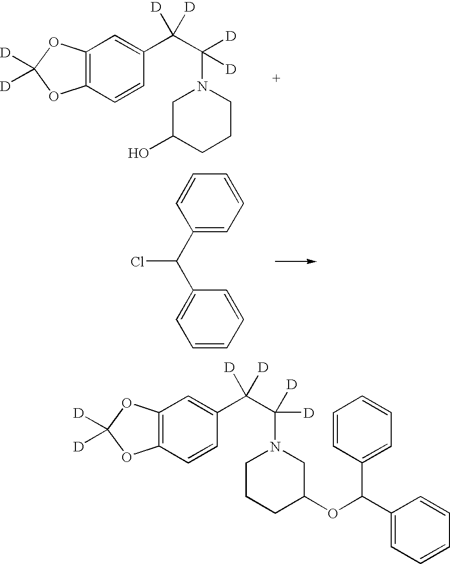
C1(C(C2=CC=CC=C2)Cl)=CC=CC=C1.C12=C(C=CC(C(C(N3CC(O)CCC3)([D])[D])([D])[D])=C1)OC([D])([D])O2.C12=C(C=CC(C(C(N3CCCC(OC(C4=CC=CC=C4)C4=CC=CC=C4)C3)([D])[D])([D])[D])=C1)OC([D])([D])O2
